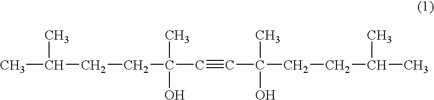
CC(CCC(C#CC(C)(O)CCC(C)C)(C)O)C
